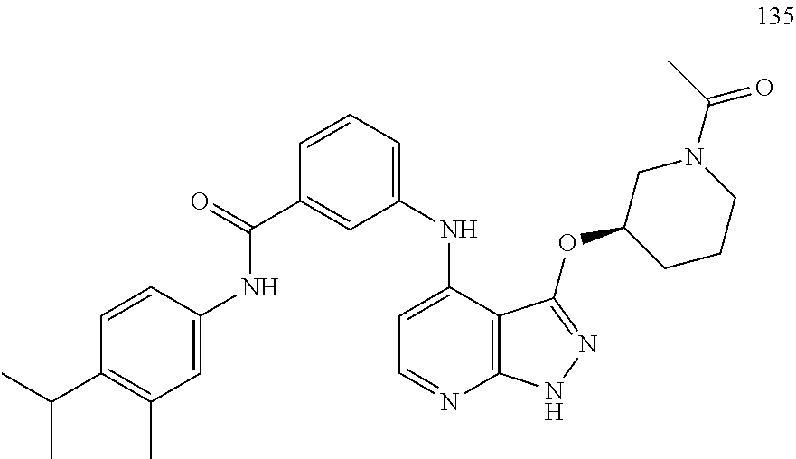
C1=CC(NC(C2=CC(NC3=CC=NC4=C3C(OC3CCCN(C(C)=O)C3)=NN4)=CC=C2)=O)=CC(C)=C1C(C)C
